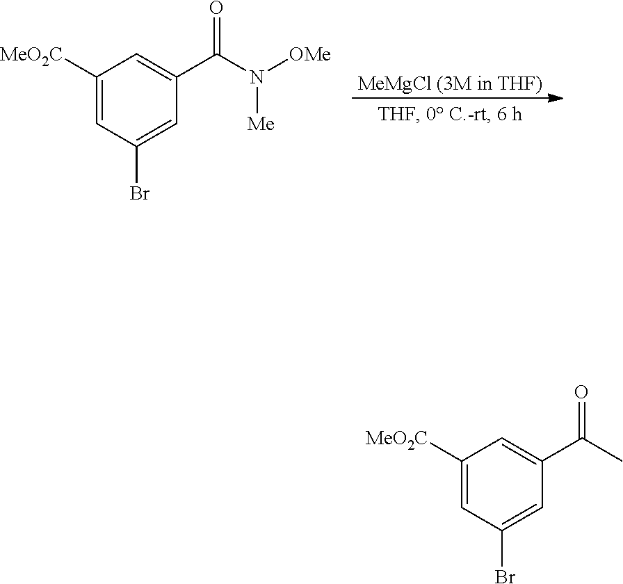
[MeMgCl (3M in THF)].C1([MeO2C])=CC(Br)=CC(C(N([OMe])[Me])=O)=C1.C1([MeO2C])=CC(Br)=CC(C(C)=O)=C1
